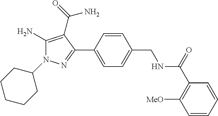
C1(N)=C(C(=O)N)C(C2=CC=C(CNC(=O)C3=C([MeO])C=CC=C3)C=C2)=NN1C1CCCCC1
